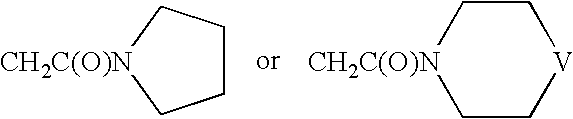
C1CC[CH2C(O)N]C1.C1C[V]CC[CH2C(O)N]1
